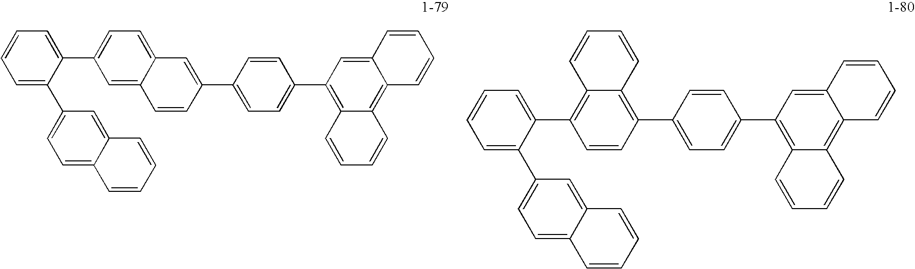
C1=CC=C(C2=CC=C3C(=C2)C=CC=C3)C(C2=CC=C3C(=C2)C=CC(C2=CC=C(C4=C5C(=C6C(=C4)C=CC=C6)C=CC=C5)C=C2)=C3)=C1.C1=CC=C(C2=CC=C3C(=C2)C=CC=C3)C(C2=C3C(=C(C4=CC=C(C5=C6C(=C7C(=C5)C=CC=C7)C=CC=C6)C=C4)C=C2)C=CC=C3)=C1
